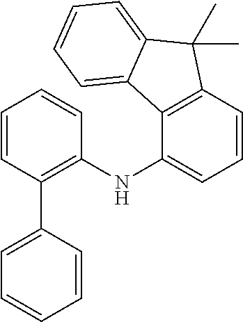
C1=CC(C2=CC=CC=C2)=C(NC2=CC=CC3=C2C2=CC=CC=C2C3(C)C)C=C1
